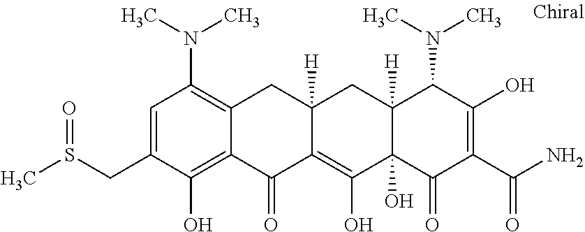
C12([H])C(O)(C(=O)C(C(N)=O)=C(O)C1N(C)C)C(O)=C1C([H])(C2)CC2=C(N(C)C)C=C(CS(C)=O)C(O)=C2C1=O
